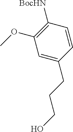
C1=C(CCCO)C=CC([BocHN])=C1OC
